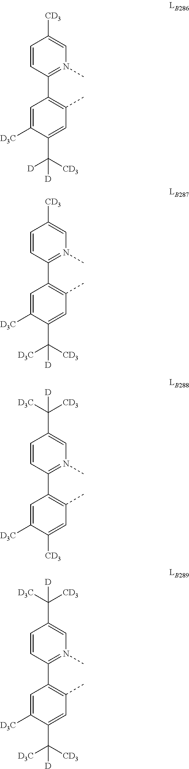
C1=C([D3C])C(C([CD3])([D])[D])=CC(C)=C1C1=N(C)C=C([CD3])C=C1.C1=C([D3C])C(C([CD3])([D3C])[D])=CC(C)=C1C1=N(C)C=C([CD3])C=C1.C1=C([D3C])C([CD3])=CC(C)=C1C1=N(C)C=C(C([D3C])([CD3])[D])C=C1.C1=C([D3C])C(C([CD3])([D3C])[D])=CC(C)=C1C1=N(C)C=C(C([D3C])([CD3])[D])C=C1
